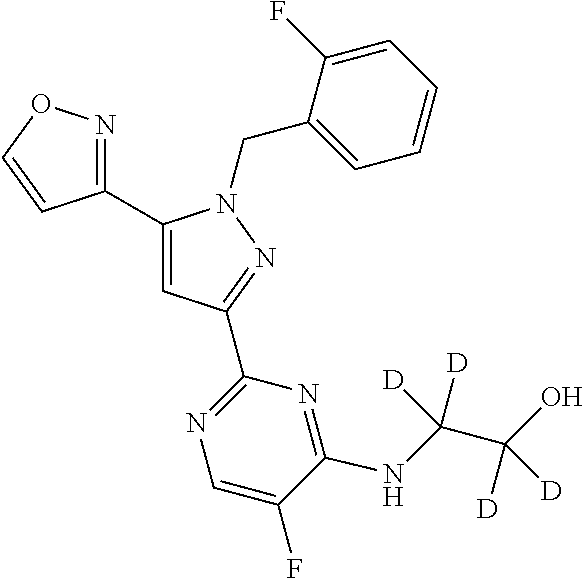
C1(C2=NOC=C2)=CC(C2=NC=C(F)C(NC(C(O)([D])[D])([D])[D])=N2)=NN1CC1=CC=CC=C1F
